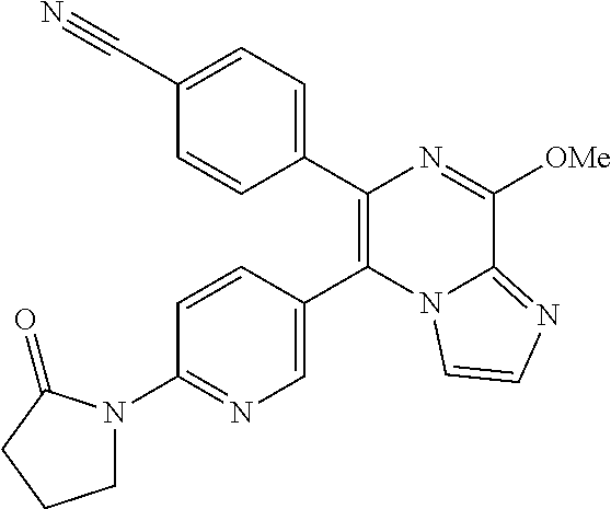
C1(C2=C(C3=CC=C(C#N)C=C3)N=C([OMe])C3=NC=CN23)=CN=C(N2CCCC2=O)C=C1
